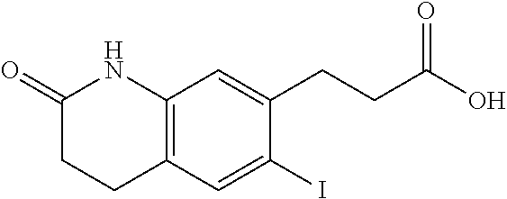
C1(=O)CCC2=C(N1)C=C(CCC(O)=O)C(I)=C2
